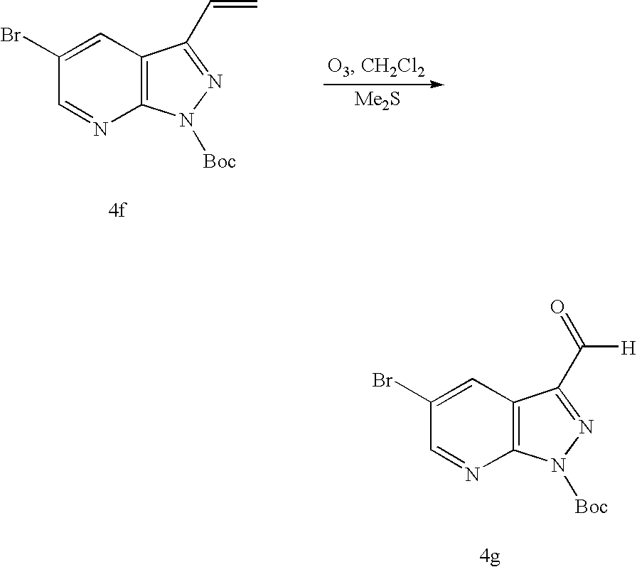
C12=C(C=C(Br)C=N1)C(C([H])=O)=NN2[Boc].C12=C(C=C(Br)C=N1)C(C=C)=NN2[Boc].[Me2S]
